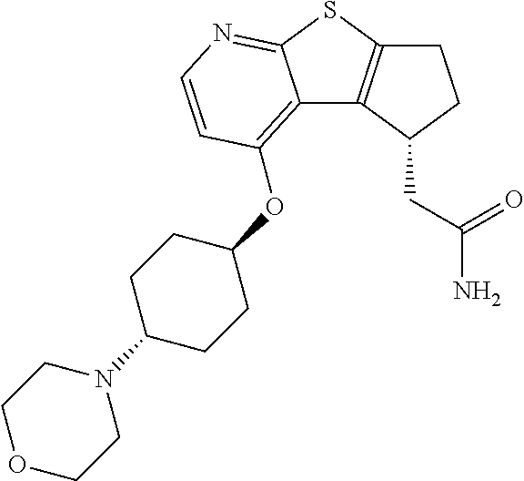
C1C2=C(C(CC(N)=O)C1)C1=C(OC3CCC(N4CCOCC4)CC3)C=CN=C1S2
